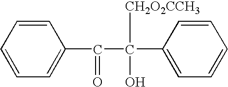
C1=CC=CC=C1C(C([CH2O2CCH3])(C1=CC=CC=C1)O)=O
